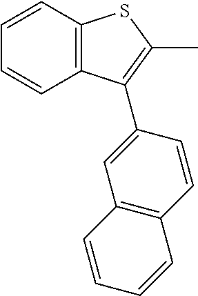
C12=C(C=CC=C1)SC(C)=C2C1=CC2=C(C=C1)C=CC=C2
